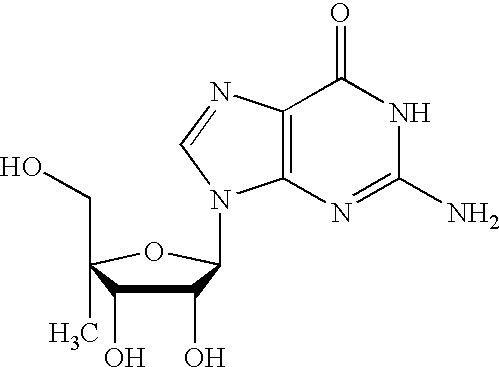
C1(O)C(O)C(C)(CO)OC1N1C2=C(N=C1)C(=O)NC(N)=N2
